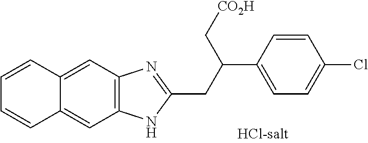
C12=C(C=C3C(=C1)C=CC=C3)N=C(CC(C[CO2H])C1=CC=C(Cl)C=C1)N2
